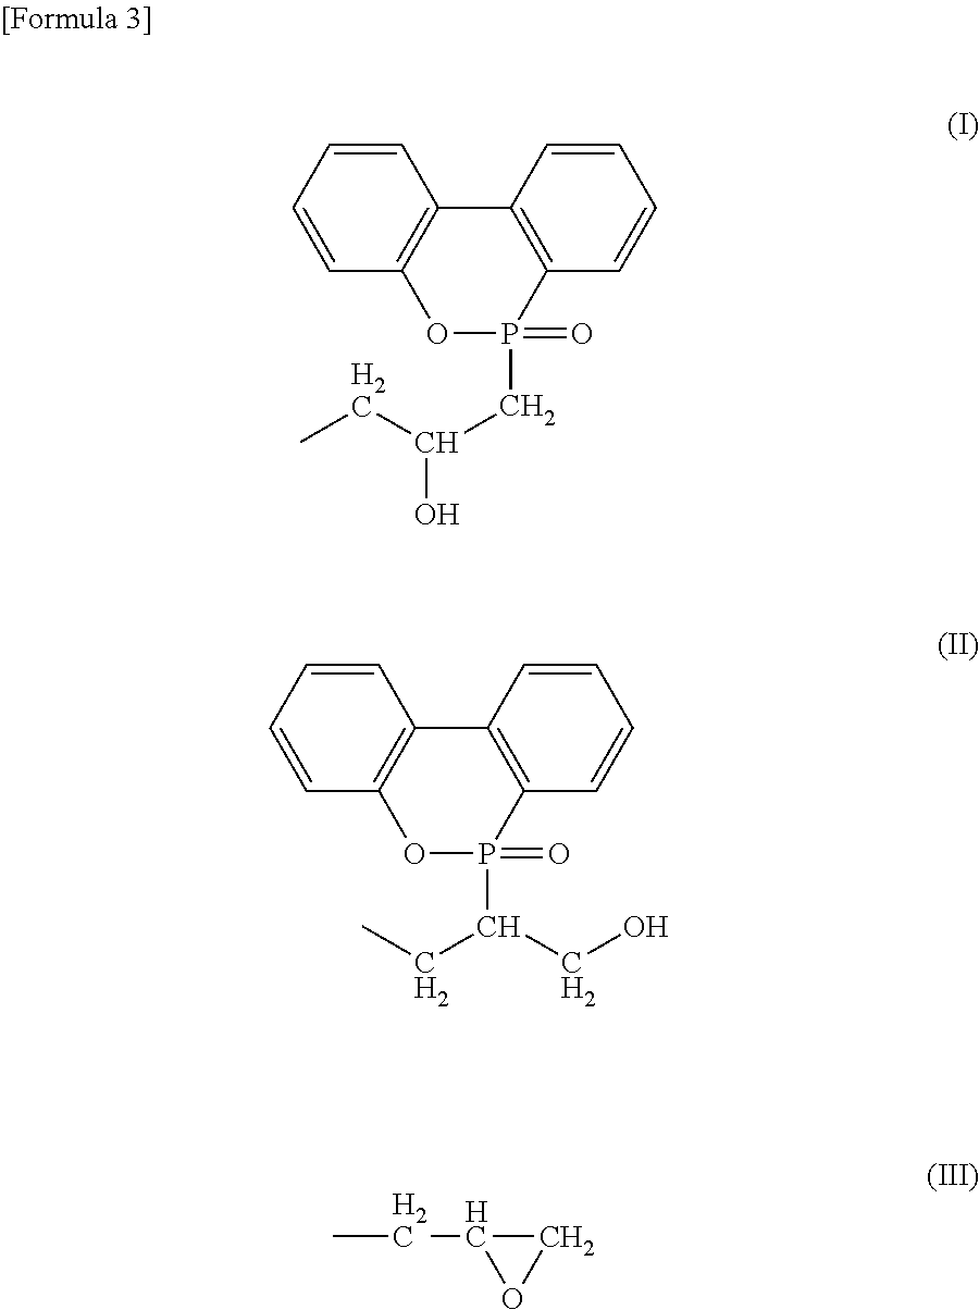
C1=CC=CC2=C1C1=C(P(=O)(CC(CC)O)O2)C=CC=C1.C1=CC=CC2=C1C1=C(P(=O)(C(CC)CO)O2)C=CC=C1.CCC1OC1
